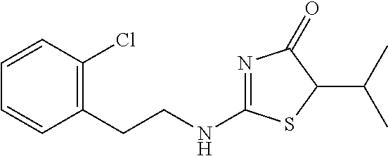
C(C1=C(Cl)C=CC=C1)CNC1=NC(=O)C(C(C)C)S1
